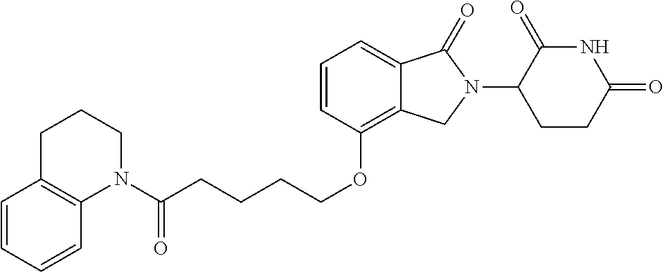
C(CCOC1=C2C(=CC=C1)C(=O)N(C1C(=O)NC(=O)CC1)C2)CC(=O)N1CCCC2=C1C=CC=C2
